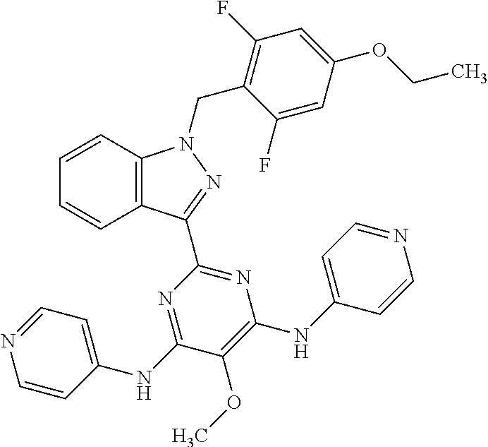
C1=CC2=C(C=C1)C(C1=NC(NC3=CC=NC=C3)=C(OC)C(NC3=CC=NC=C3)=N1)=NN2CC1=C(F)C=C(OCC)C=C1F
